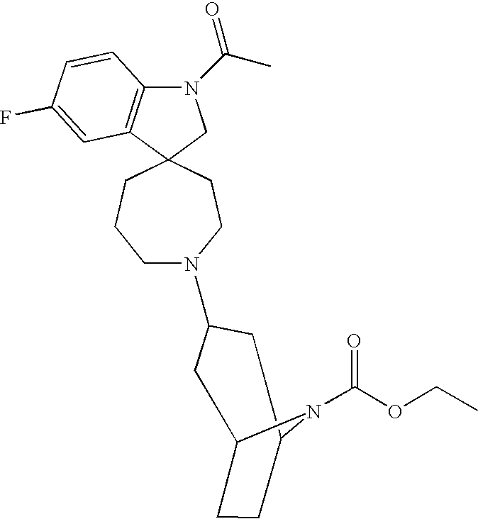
C12(CN(C(C)=O)C3=C1C=C(F)C=C3)CCCN(C1CC3CCC(C1)N3C(OCC)=O)CC2
